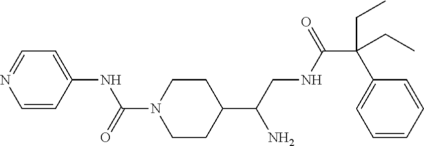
C1=CC(NC(N2CCC(C(CNC(C(C3=CC=CC=C3)(CC)CC)=O)N)CC2)=O)=CC=N1
